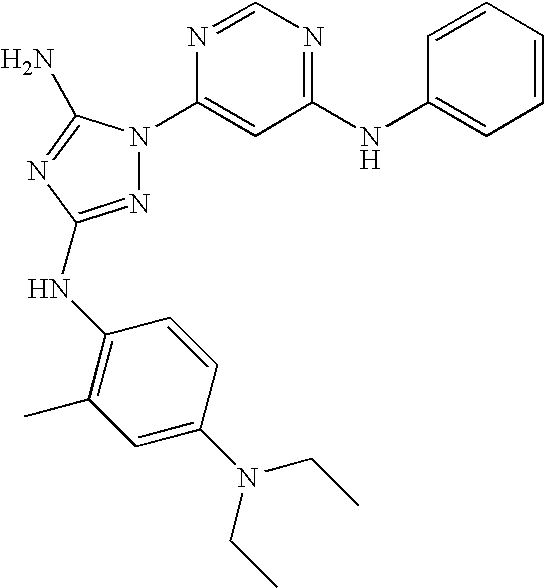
N1=C(NC2=C(C)C=C(N(CC)CC)C=C2)N=C(N)N1C1=CC(NC2=CC=CC=C2)=NC=N1
